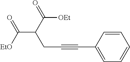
C(CC(C([EtO])=O)C(=O)[OEt])#CC1=CC=CC=C1
